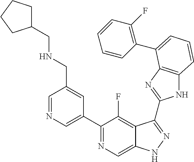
C1=NC=C(C2=NC=C3C(=C2F)C(C2=NC4=C(N2)C=CC=C4C2=C(F)C=CC=C2)=NN3)C=C1CNCC1CCCC1
